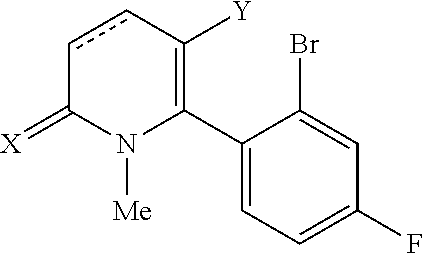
C1(C2=C([Y])ccC(=[X])N2[Me])=CC=C(F)C=C1Br
